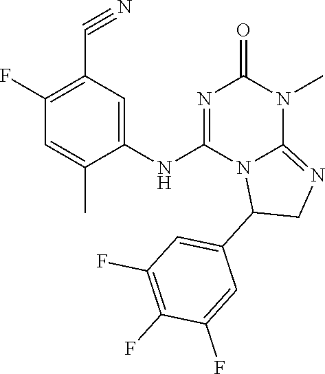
C1(F)=C(C#N)C=C(NC2=NC(=O)N(C)C3=NCC(C4=CC(F)=C(F)C(F)=C4)N23)C(C)=C1
